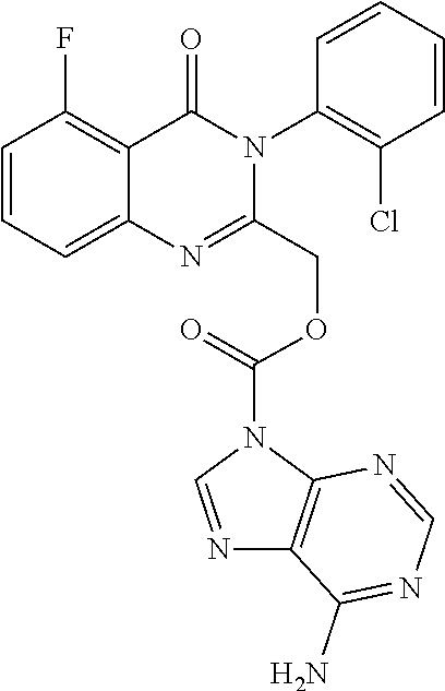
C1=CC=C2C(=C1F)C(=O)N(C1=C(Cl)C=CC=C1)C(COC(=O)N1C3=C(N=C1)C(N)=NC=N3)=N2
